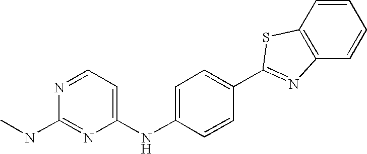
C1=CC2=C(C=C1)N=C(C1=CC=C(NC3=CC=NC(NC)=N3)C=C1)S2
